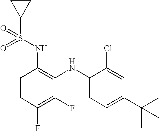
C1=CC(F)=C(F)C(NC2=CC=C(C(C)(C)C)C=C2Cl)=C1NS(=O)(C1CC1)=O
